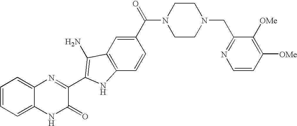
C1=C2C(=CC=C1)N=C(C1=C(N)C3=C(C=CC(C(=O)N4CCN(CC5=NC=CC([OMe])=C5[OMe])CC4)=C3)N1)C(=O)N2
